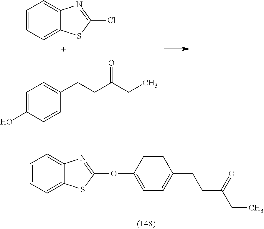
C1=CC=C2C(=C1)N=C(Cl)S2.C1=C(O)C=CC(CCC(CC)=O)=C1.C1=CC=C2C(=C1)N=C(OC1=CC=C(CCC(CC)=O)C=C1)S2
